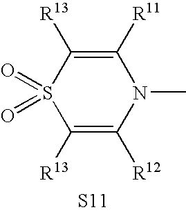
C1([R13])=C([R12])N(C)C([R11])=C([R13])S1(=O)=O.[S11]
